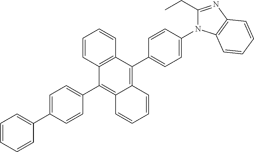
C1=CC=CC(C2=CC=C(C3=C4C(=C(C5=CC=C(N6C(CC)=NC7=C6C=CC=C7)C=C5)C5=C3C=CC=C5)C=CC=C4)C=C2)=C1
